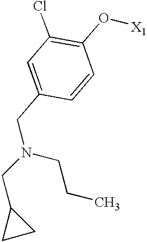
C1=C(CN(CC2CC2)CCC)C=CC(O[X1])=C1Cl
